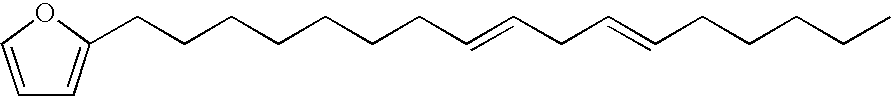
C1=COC(CCCCCCCC=CCC=CCCCCC)=C1
